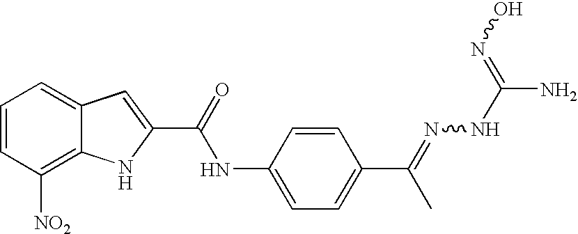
C1=CC([NO2])=C2C(=C1)C=C(C(=O)NC1=CC=C(C(=NNC(N)=NO)C)C=C1)N2
